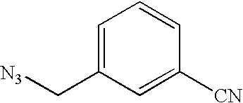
C1=C(C[N3])C=C([CN])C=C1
